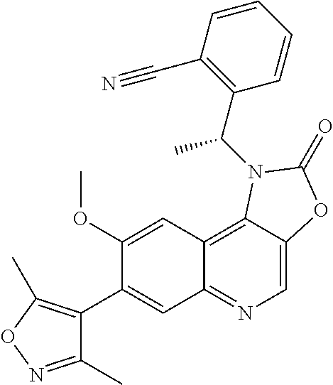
C1(OC)=CC2=C3C(=CN=C2C=C1C1=C(C)ON=C1C)OC(=O)N3C(C1=C(C#N)C=CC=C1)C
